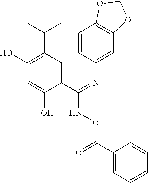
C1(O)=C(C(C)C)C=C(C(=NC2=CC3=C(C=C2)OCO3)NOC(C2=CC=CC=C2)=O)C(O)=C1
